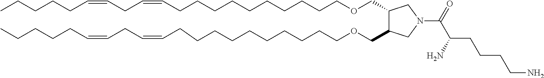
C1(COCCCCCCCCCCC=CCC=CCCCCC)C(COCCCCCCCCCCC=CCC=CCCCCC)CN(C(=O)C(N)CCCCN)C1
